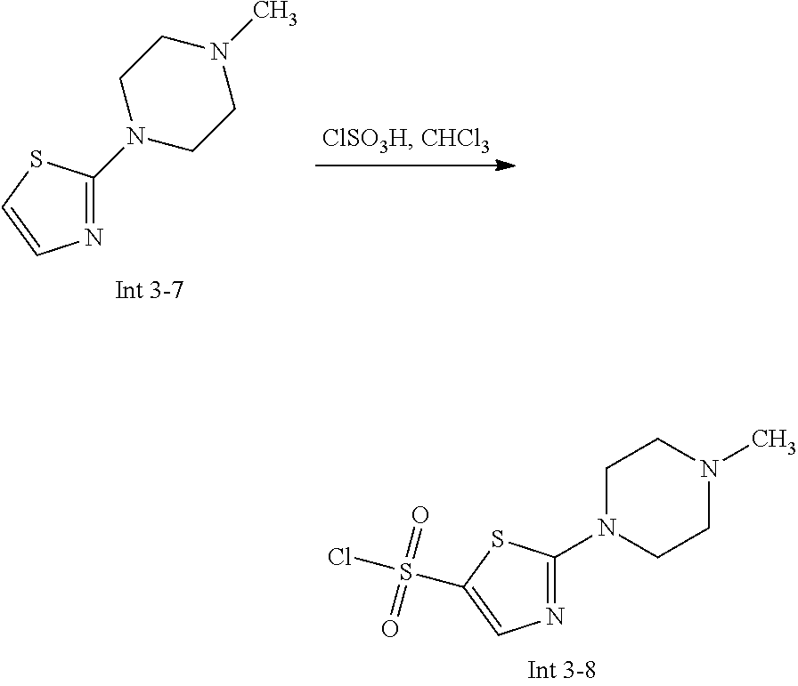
N1=C(N2CCN(C)CC2)SC=C1.N1=C(N2CCN(C)CC2)SC(S(Cl)(=O)=O)=C1
